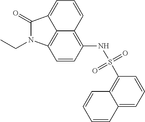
C12=C3C=CC(NS(C4=C5C(=CC=C4)C=CC=C5)(=O)=O)=C1C=CC=C2C(=O)N3CC
